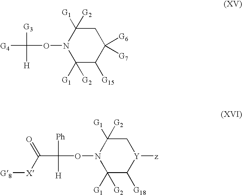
C1([G1])([G2])C([G15])C([G6])([G7])CC([G1])([G2])N1OC([G3])([H])[G4].C1([G1])([G2])C([G18])[Y]([z])CC([G1])([G2])N1OC([Ph])([H])C([X][G8])=O
